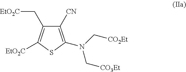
C1([CN])=C(N(C[CO2Et])C[CO3Et])SC([EtO2C])=C1C[EtO2C]
